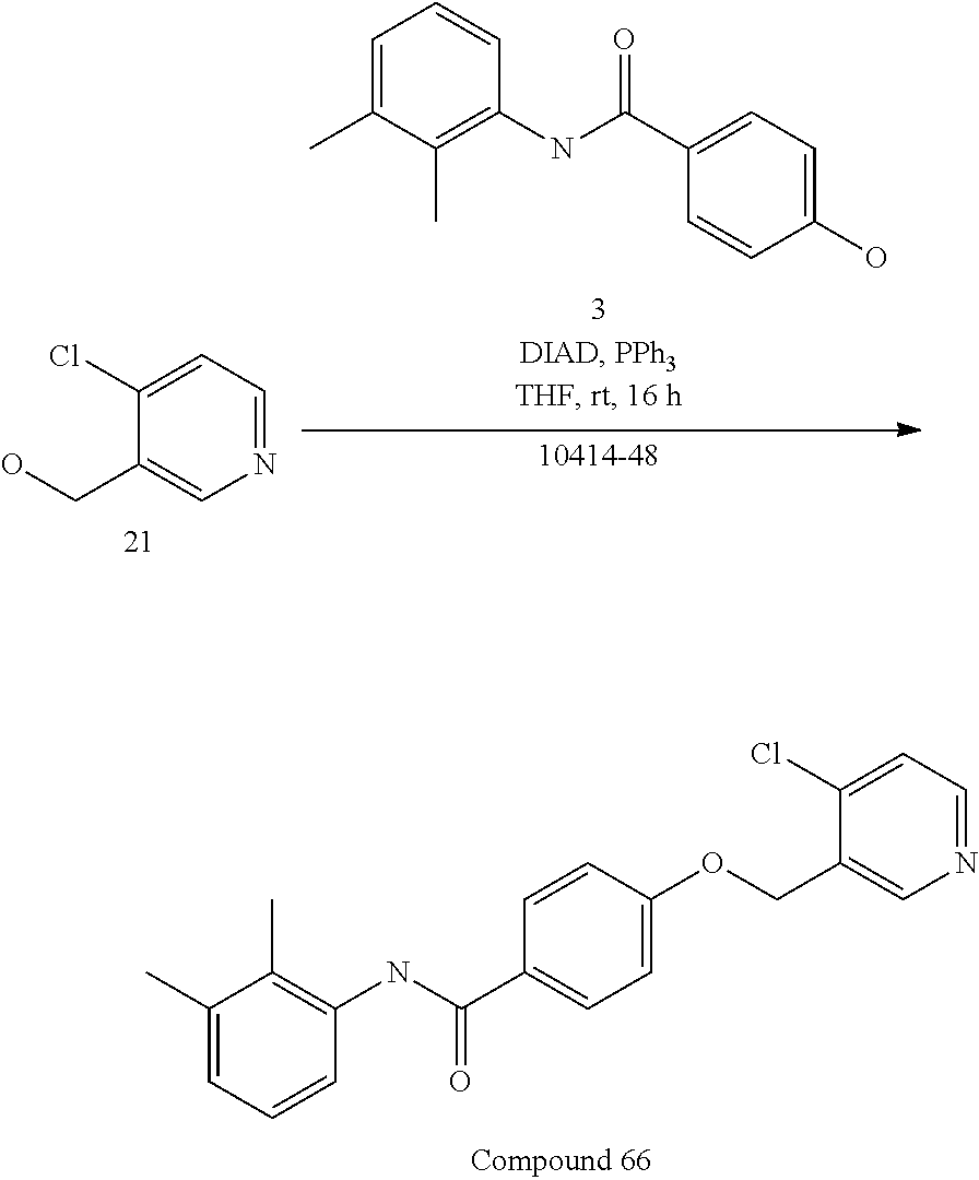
C1=C(C)C(C)=C(NC(C2=CC=C(OCC3=CN=CC=C3Cl)C=C2)=O)C=C1.C1=C(C)C(C)=C(NC(C2=CC=C(O)C=C2)=O)C=C1.N1=CC=C(Cl)C(CO)=C1
